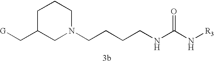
C1C(C[G])CN(CCCCNC(N[R3])=O)CC1
